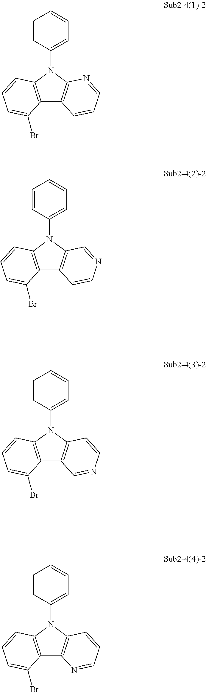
C12=C(C=CC=C1Br)N(C1=CC=CC=C1)C1=C2C=CC=N1.C12=C(C=CC=C1Br)N(C1=CC=CC=C1)C1=C2C=CN=C1.C12=C(C=CC=C1Br)N(C1=CC=CC=C1)C1=C2C=NC=C1.C12=C(C=CC=C1Br)N(C1=CC=CC=C1)C1=C2N=CC=C1
